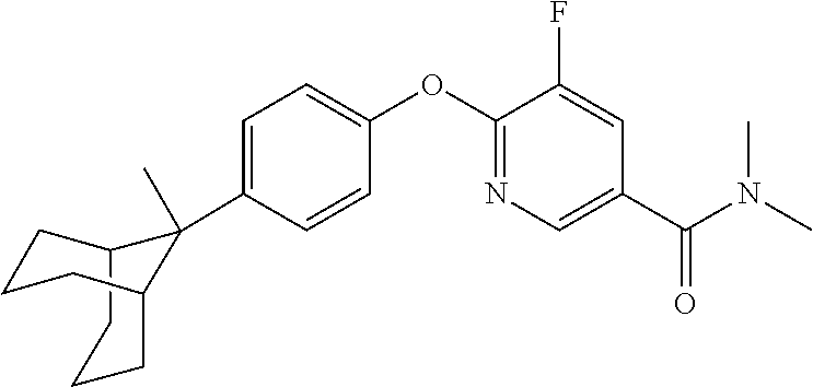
C12CCCC(CCC1)C2(C1=CC=C(OC2=NC=C(C(N(C)C)=O)C=C2F)C=C1)C
